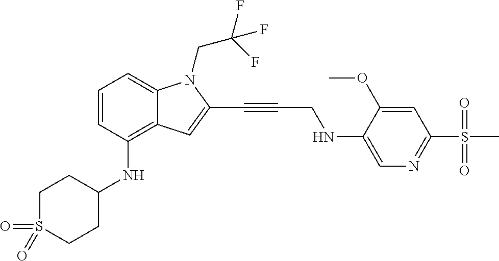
O=S1(=O)CCC(NC2=C3C(=CC=C2)N(CC(F)(F)F)C(C#CCNC2=CN=C(S(C)(=O)=O)C=C2OC)=C3)CC1
